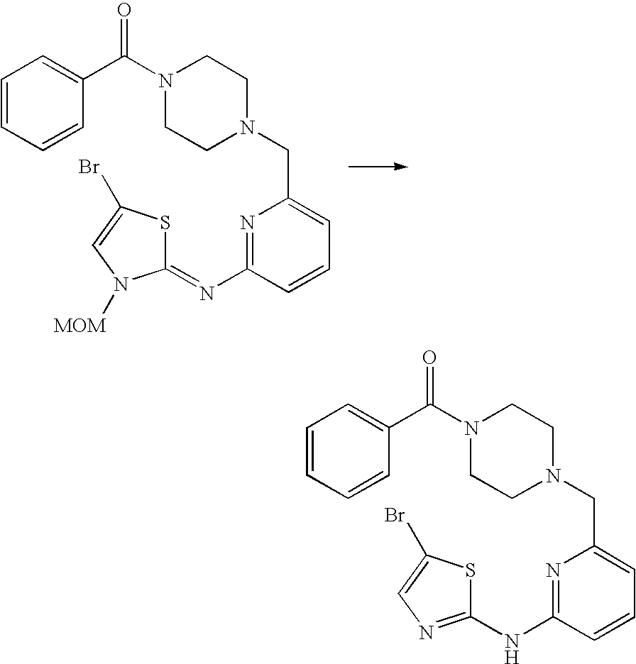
N1=C(N=C2SC(Br)=CN2[MOM])C=CC=C1CN1CCN(C(C2=CC=CC=C2)=O)CC1.N1=C(NC2=NC=C(Br)S2)C=CC=C1CN1CCN(C(C2=CC=CC=C2)=O)CC1
